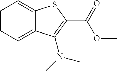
C1=CC=C2C(=C1)SC(C(=O)OC)=C2N(C)C
